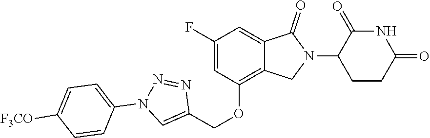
C1(COC2=C3C(=CC(F)=C2)C(=O)N(C2CCC(=O)NC2=O)C3)=CN(C2=CC=C([F3CO])C=C2)N=N1
